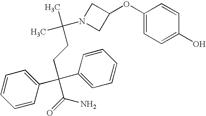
C1=CC(C(C2=CC=CC=C2)(CCC(C)(C)N2CC(OC3=CC=C(O)C=C3)C2)C(=O)N)=CC=C1
